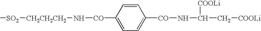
C[SO2][CH2CH2CH2]N[CO]C1=CC=C([CO]NC([COOLi])C[COOLi])C=C1
